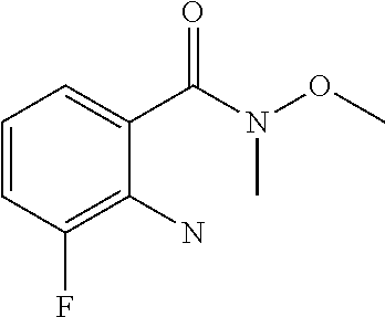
C1=CC(F)=C(N)C(C(N(OC)C)=O)=C1
